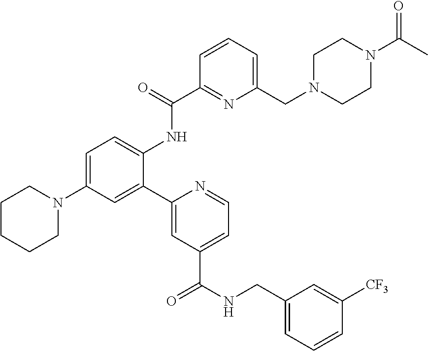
C1CCCN(C2=CC=C(NC(C3=NC(CN4CCN(C(C)=O)CC4)=CC=C3)=O)C(C3=CC(C(NCC4=CC=CC([CF3])=C4)=O)=CC=N3)=C2)C1
